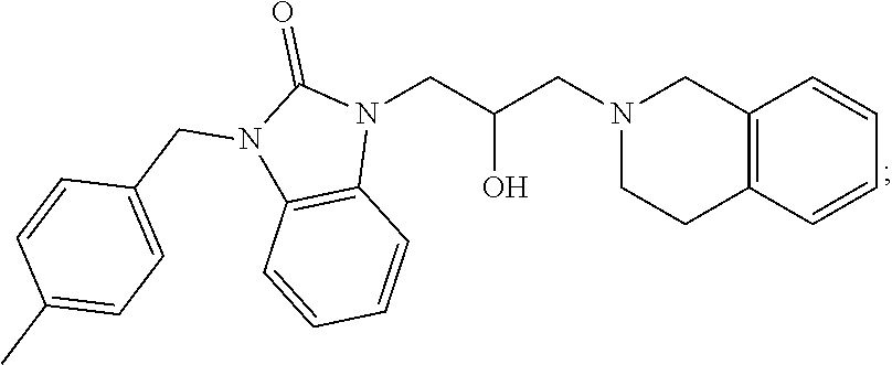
C12=C(C=CC=C1)CCN(CC(CN1C(=O)N(CC3=CC=C(C)C=C3)C3=C1C=CC=C3)O)C2
